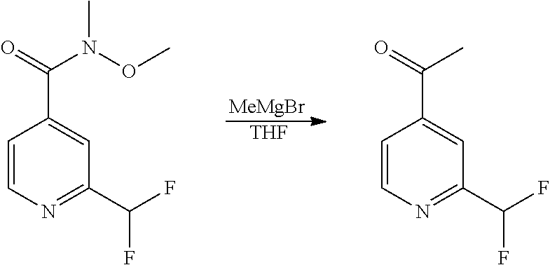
[MeMgBr].[THF].C1=CN=C(C(F)F)C=C1C(N(OC)C)=O.C1=CN=C(C(F)F)C=C1C(C)=O
